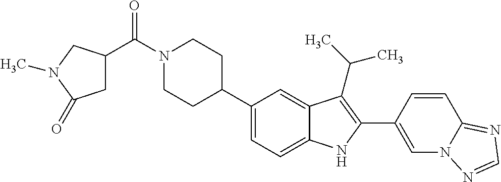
C(N1CCC(C2=CC=C3C(=C2)C(C(C)C)=C(C2=CN4C(=NC=N4)C=C2)N3)CC1)(=O)C1CC(=O)N(C)C1
